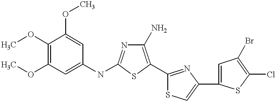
COC1=C(OC)C=C(NC2=NC(N)=C(C3=NC(C4=CC(Br)=C(Cl)S4)=CS3)S2)C=C1OC
